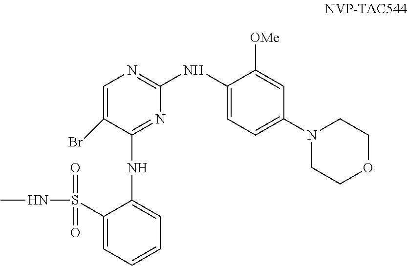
C1=C(Br)C(NC2=CC=CC=C2S(NC)(=O)=O)=NC(NC2=CC=C(N3CCOCC3)C=C2[OMe])=N1
